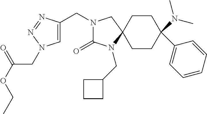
N1(CC2=CN(CC(OCC)=O)N=N2)C(=O)N(CC2CCC2)C2(C1)CCC(N(C)C)(C1=CC=CC=C1)CC2
